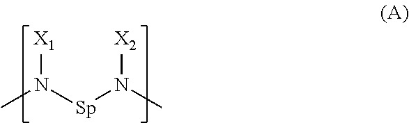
CN([Sp]N(C)[X2])[X1]
